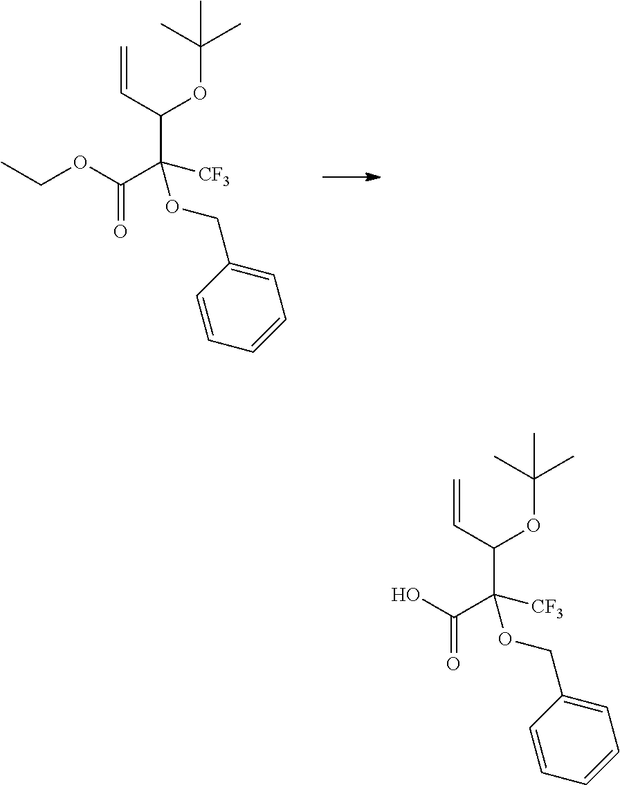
OC(C([CF3])(C(C=C)OC(C)(C)C)OCC1=CC=CC=C1)=O.O(C(C([CF3])(C(C=C)OC(C)(C)C)OCC1=CC=CC=C1)=O)CC
